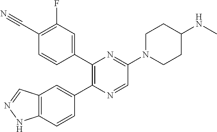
C1(C2=CC(F)=C(C#N)C=C2)=C(C2=CC3=C(C=C2)NN=C3)N=CC(N2CCC(NC)CC2)=N1
